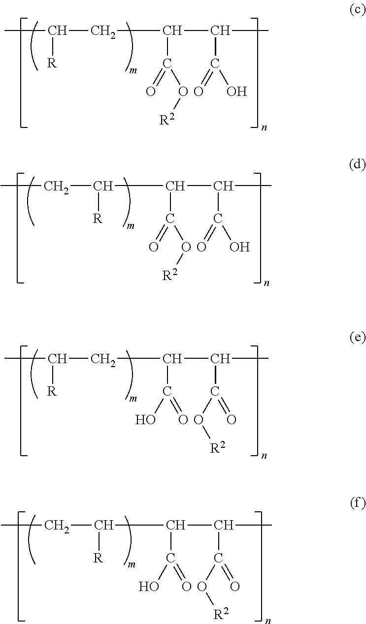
CC(CC(C(C)C(=O)O)C(O[R2])=O)[R].C(C(C(C)C(=O)O)C(O[R2])=O)(CC)[R].CC(CC(C(C)C(O[R2])=O)C(=O)O)[R].C(C(C(C)C(O[R2])=O)C(=O)O)(CC)[R]
